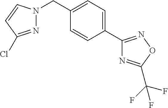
N1=C(Cl)C=CN1CC1=CC=C(C2=NOC(C(F)(F)F)=N2)C=C1
